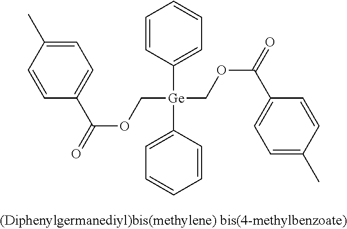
C1=C([Ge](C2=CC=CC=C2)(COC(=O)C2=CC=C(C)C=C2)COC(=O)C2=CC=C(C)C=C2)C=CC=C1
